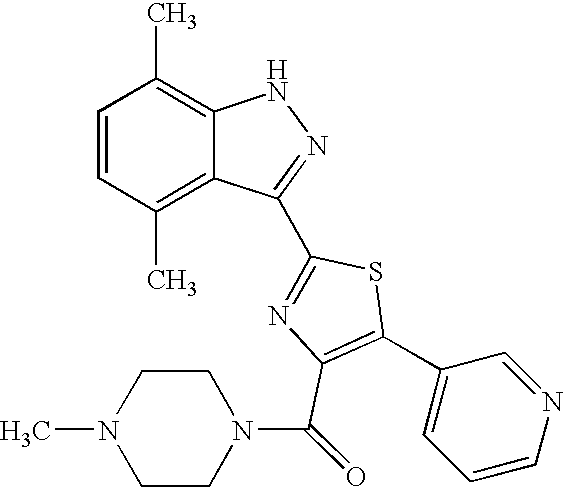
C1=CC(C)=C2C(=C1C)NN=C2C1=NC(C(=O)N2CCN(C)CC2)=C(C2=CC=CN=C2)S1
